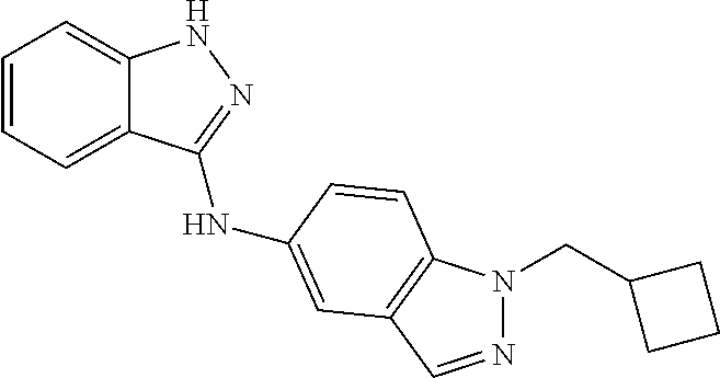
C1=CC=C2C(=C1)NN=C2NC1=CC2=C(N(CC3CCC3)N=C2)C=C1
